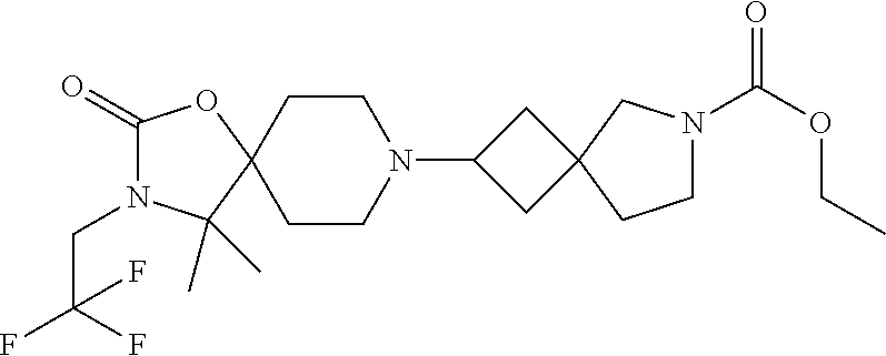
C1(=O)N(CC(F)(F)F)C(C)(C)C2(O1)CCN(C1CC3(C1)CN(C(OCC)=O)CC3)CC2
